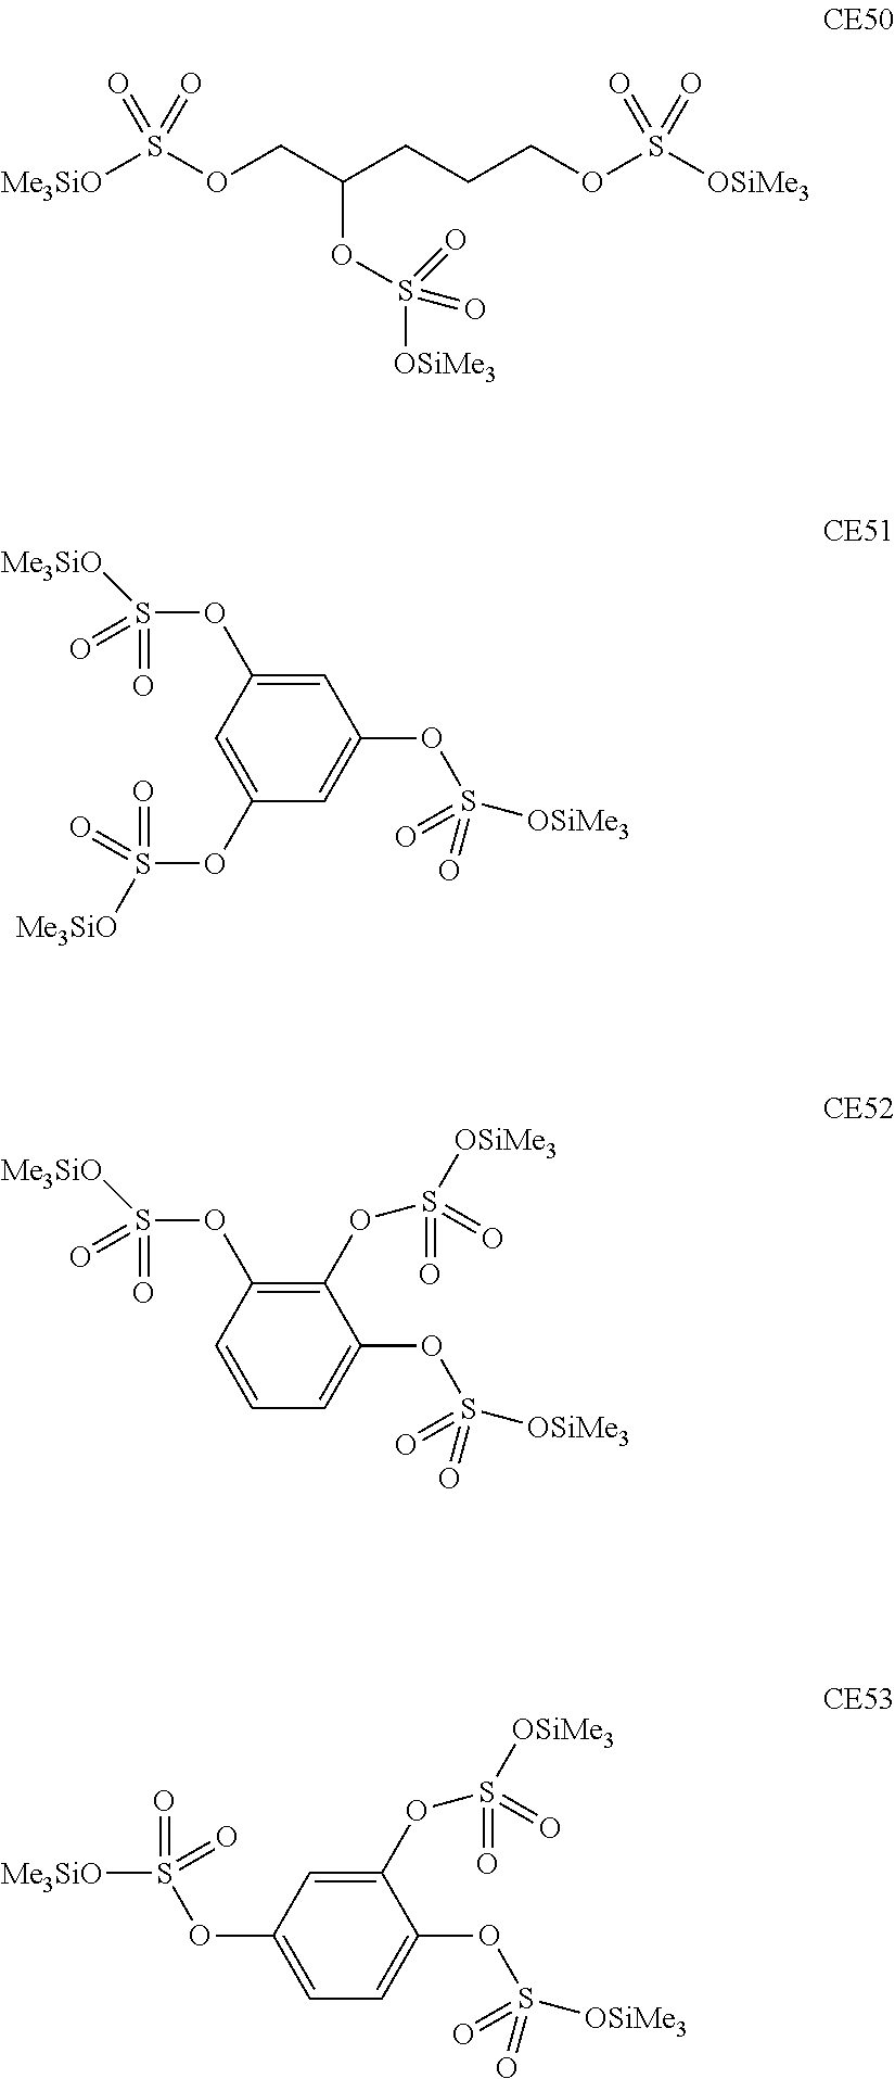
[Me3SiO]S(OCC(CCCOS([OSiMe3])(=O)=O)OS([OSiMe3])(=O)=O)(=O)=O.C1=C(OS(=O)(=O)[Me3SiO])C=C(OS(=O)(=O)[Me3SiO])C=C1OS([OSiMe3])(=O)=O.C1(OS(=O)(=O)[OSiMe3])=C(OS(=O)(=O)[Me3SiO])C=CC=C1OS([OSiMe3])(=O)=O.C1(OS(=O)(=O)[OSiMe3])=CC(OS([Me3SiO])(=O)=O)=CC=C1OS([OSiMe3])(=O)=O
